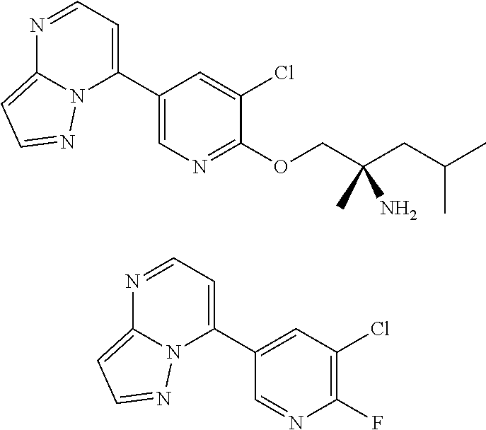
N1=CC=C(C2=CN=C(OCC(CC(C)C)(C)N)C(Cl)=C2)N2C1=CC=N2.N1=CC=C(C2=CC(Cl)=C(F)N=C2)N2C1=CC=N2
